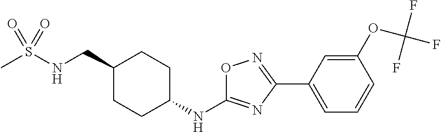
CS(NCC1CCC(NC2=NC(C3=CC=CC(OC(F)(F)F)=C3)=NO2)CC1)(=O)=O
